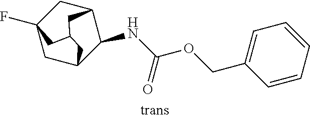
C1=CC=CC=C1COC(NC1C2CC3(F)CC1CC(C3)C2)=O
